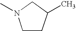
C1N(C)CCC1C
